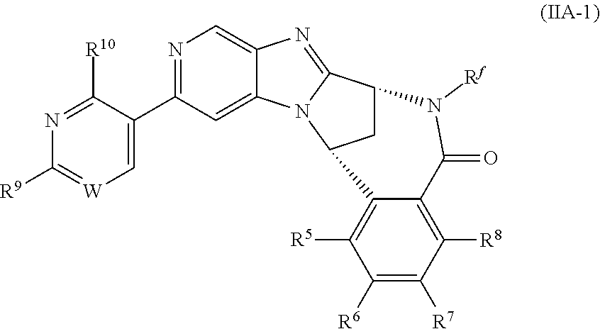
C1(C2=NC=C3C(=C2)N2C(=N3)C3CC2C2=C([R5])C([R6])=C([R7])C([R8])=C2C(=O)N3[Rf])=C[W]=C([R9])N=C1[R10]
